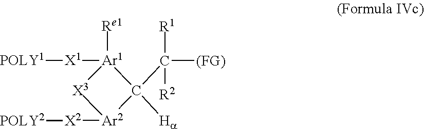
[Ar1]1([X1][POLY1])([Re1])[X3][Ar2]([X2][POLY2])C1([Ha])C([(FG)])([R1])[R2]
